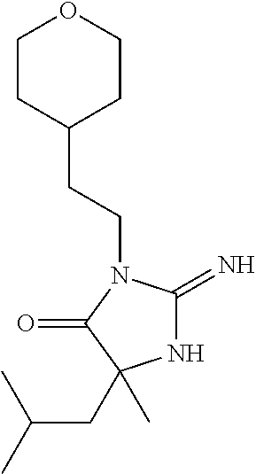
N1C(=N)N(CCC2CCOCC2)C(=O)C1(CC(C)C)C
